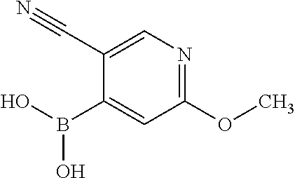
C1(OC)=NC=C(C#N)C(B(O)O)=C1
